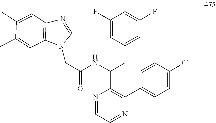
N1(CC(=O)NC(CC2=CC(F)=CC(F)=C2)C2=C(C3=CC=C(Cl)C=C3)N=CC=N2)C=NC2=C1C=C(C)C(C)=C2
